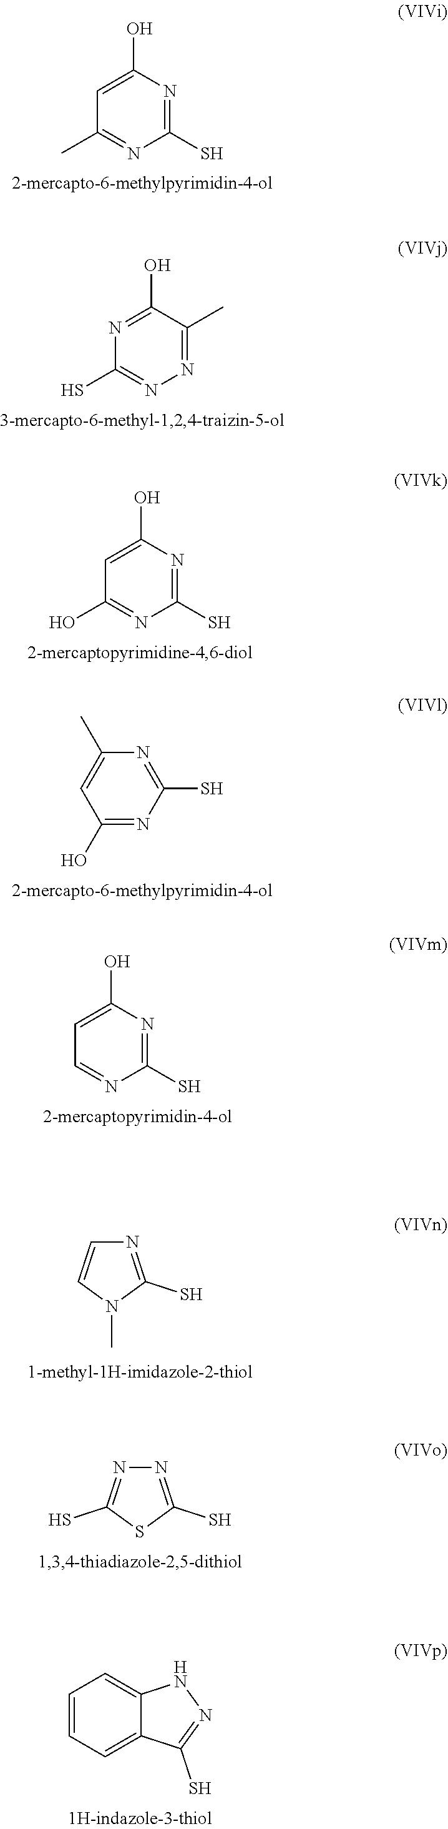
C1(S)=NC(O)=CC(C)=N1.N1=C(C)C(O)=NC(S)=N1.C1(S)=NC(O)=CC(O)=N1.C1(O)=NC(S)=NC(C)=C1.C1(S)=NC(O)=CC=N1.N1=C(S)N(C)C=C1.N1=C(S)SC(S)=N1.C1=CC=C2C(=C1)NN=C2S
